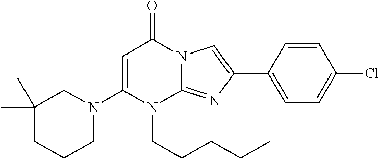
C1(N2CC(C)(C)CCC2)=CC(=O)N2C(=NC(C3=CC=C(Cl)C=C3)=C2)N1CCCCC
